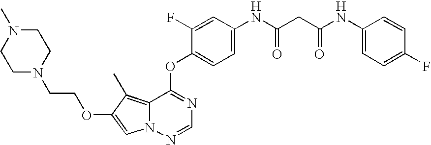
C1=C(F)C(OC2=NC=NN3C2=C(C)C(OCCN2CCN(C)CC2)=C3)=CC=C1NC(CC(NC1=CC=C(F)C=C1)=O)=O
